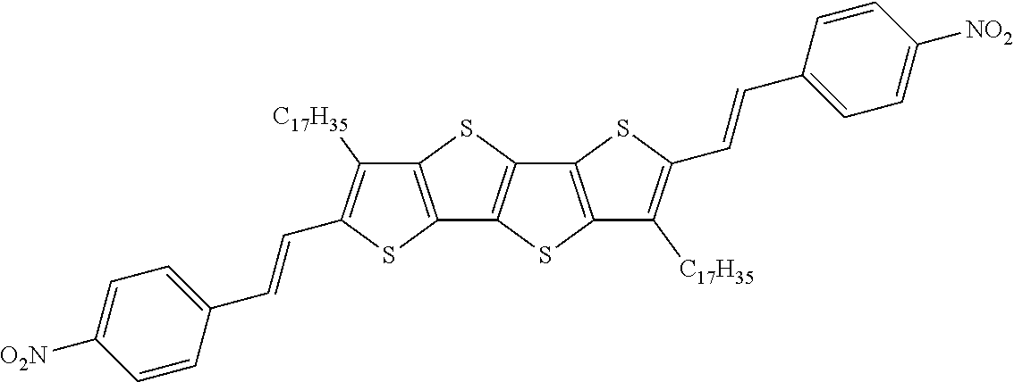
C12=C(SC3=C1SC1=C3SC(C=CC3=CC=C([NO2])C=C3)=C1[C17H35])C([C17H35])=C(C=CC1=CC=C([O2N])C=C1)S2
